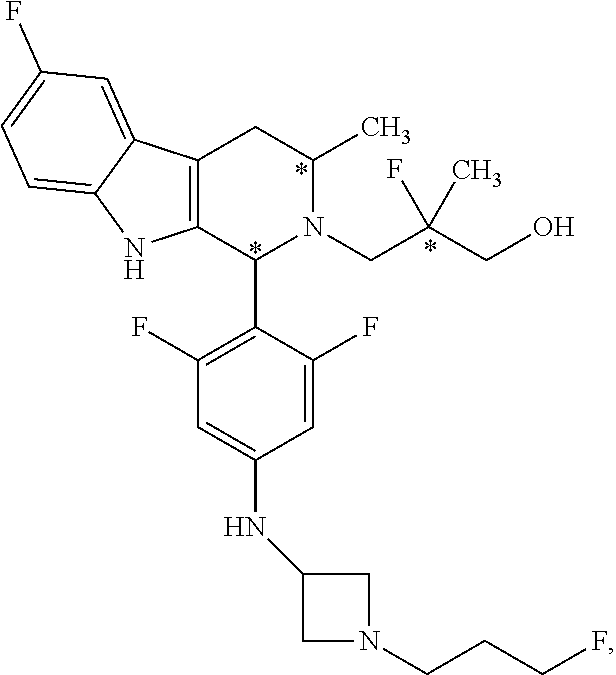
C1(C2N(CC(CO)(F)C)C(C)CC3=C2NC2=CC=C(F)C=C32)=C(F)C=C(NC2CN(CCCF)C2)C=C1F
